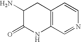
C1(N)C(=O)NC2=C(C1)C=CN=C2
